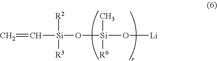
C=C[Si]([R2])([R3])O[Si](O[Li])(C)[R6]
